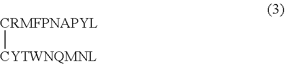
[CRMFPNAPYL][CYTWNQMNL]
